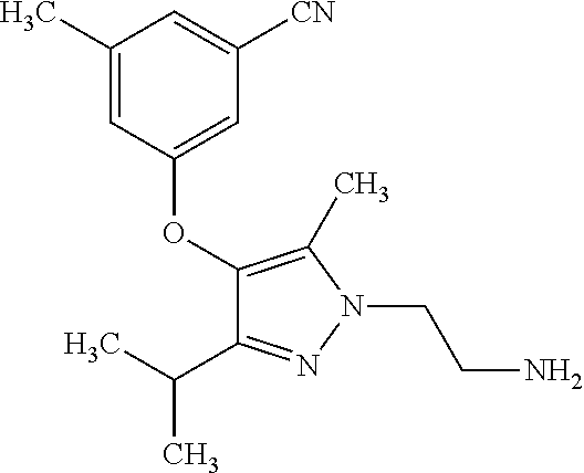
C1(OC2=CC([CN])=CC(C)=C2)=C(C)N(CCN)N=C1C(C)C
